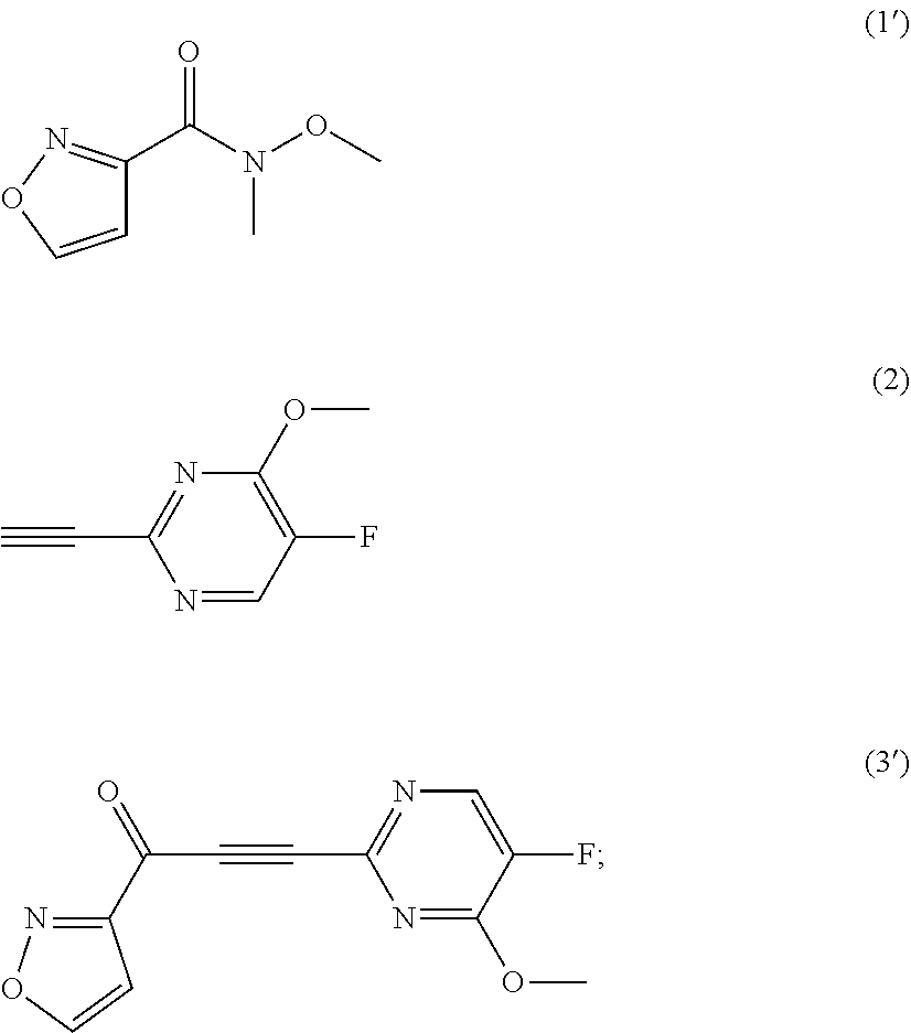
C1=CON=C1C(N(OC)C)=O.C1(C(C#CC2=NC=C(F)C(OC)=N2)=O)=NOC=C1.C1(OC)=C(F)C=NC(C#C)=N1
